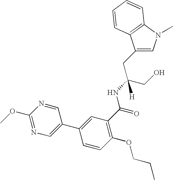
C1(CC(CO)(NC(=O)C2=C(OCCC)C=CC(C3=CN=C(OC)N=C3)=C2)[H])=CN(C)C2=C1C=CC=C2
